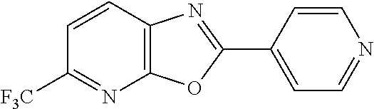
C12=C(C=CC([F3C])=N1)N=C(C1=CC=NC=C1)O2
